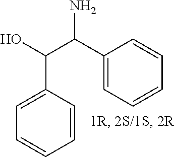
C1=CC(C(O)C(C2=CC=CC=C2)N)=CC=C1
